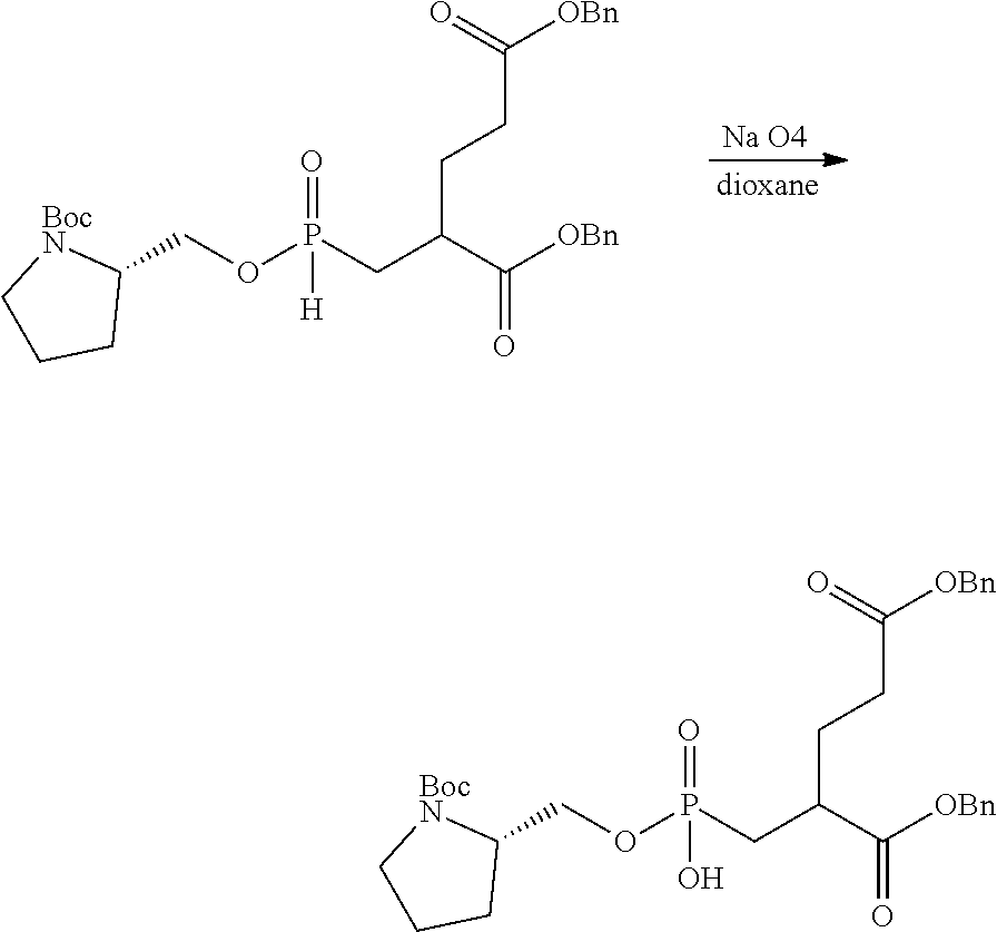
C1(COP(CC(C([OBn])=O)CCC([OBn])=O)(=O)[H])[BocN]CCC1.[Na O4].C1(COP(CC(C([OBn])=O)CCC([OBn])=O)(=O)O)[BocN]CCC1
